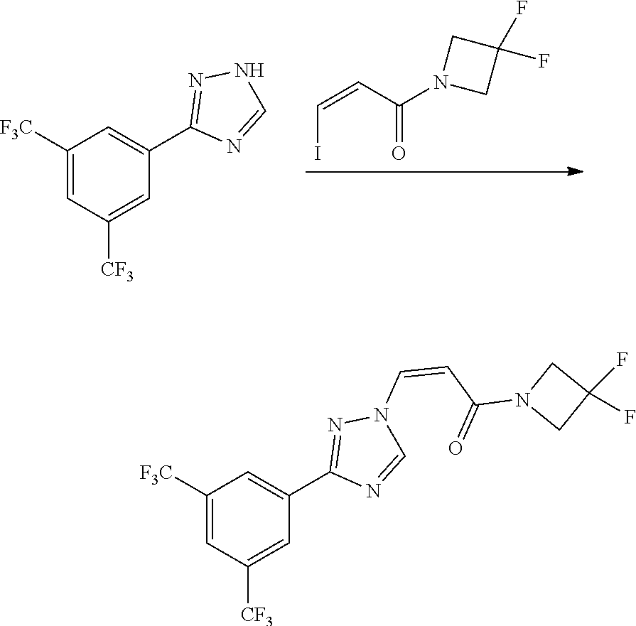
C1([F3C])=CC([CF3])=CC(C2=NNC=N2)=C1.O=C(C=CI)N1CC(F)(F)C1.C1([F3C])=CC([CF3])=CC(C2=NN(C=CC(N3CC(F)(F)C3)=O)C=N2)=C1
